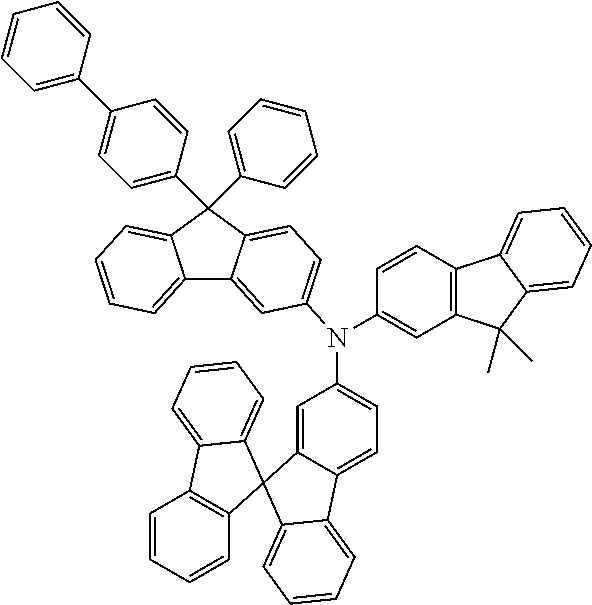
C1=C2C(=CC=C1N(C1=CC3=C(C=C1)C1=CC=CC=C1C3(C)C)C1=CC=C3C(=C1)C1=CC=CC=C1C3(C1=CC=C(C3=CC=CC=C3)C=C1)C1=CC=CC=C1)C1=CC=CC=C1C21C2=CC=CC=C2C2=C1C=CC=C2
